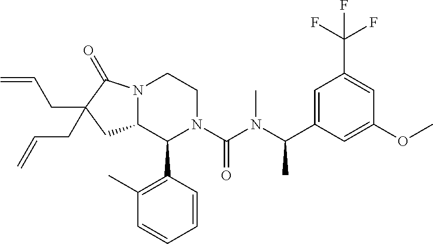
C1=C(C(N(C)C(N2CCN3C(C2C2=C(C)C=CC=C2)CC(CC=C)(CC=C)C3=O)=O)C)C=C(OC)C=C1C(F)(F)F
